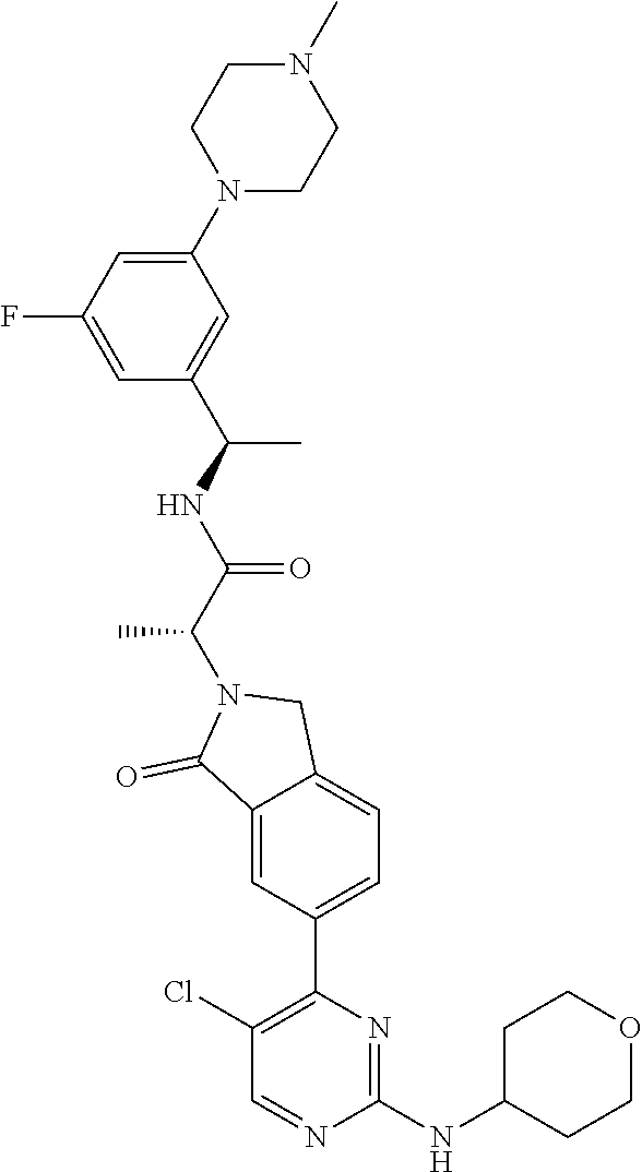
C1(NC2CCOCC2)=NC(C2=CC=C3C(=C2)C(=O)N(C(C(=O)NC(C)C2=CC(N4CCN(C)CC4)=CC(F)=C2)C)C3)=C(Cl)C=N1
